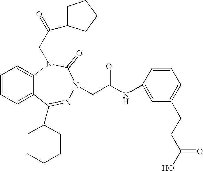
C1=CC=C2C(=C1)N(CC(C1CCCC1)=O)C(=O)N(CC(NC1=CC(CCC(O)=O)=CC=C1)=O)N=C2C1CCCCC1
